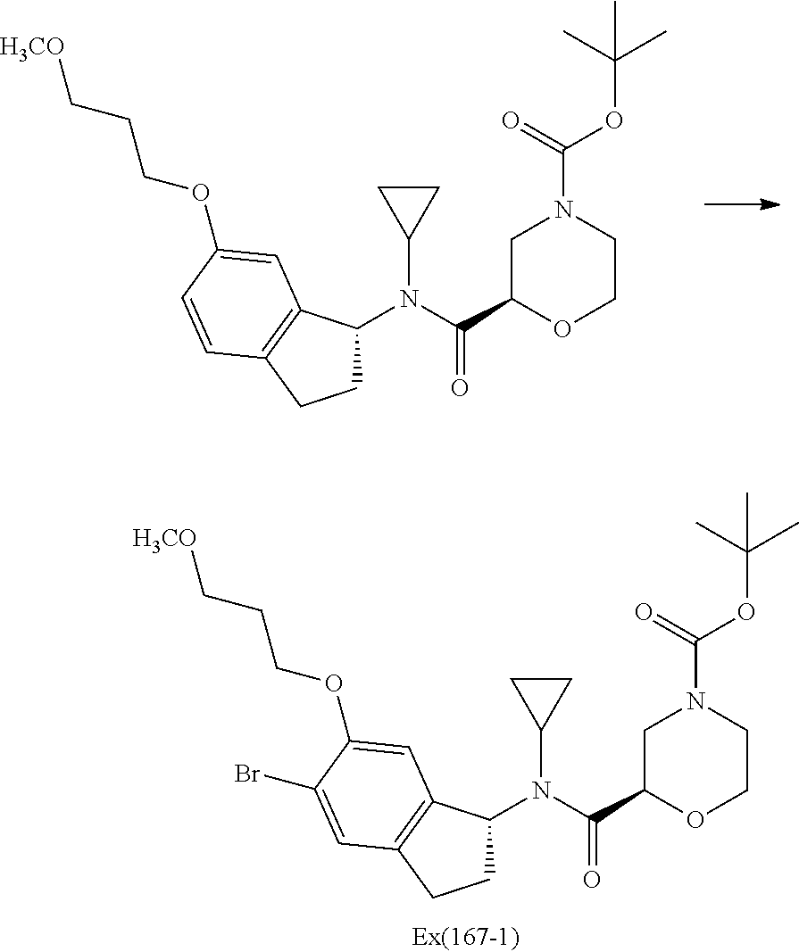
C1C(C(N(C2CC2)C2CCC3=C2C=C(OCCC[H3CO])C=C3)=O)OCCN1C(=O)OC(C)(C)C.C1C(C(N(C2CC2)C2CCC3=C2C=C(OCCC[H3CO])C(Br)=C3)=O)OCCN1C(=O)OC(C)(C)C
